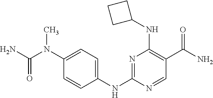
N1=C(NC2=CC=C(N(C(N)=O)C)C=C2)N=CC(C(N)=O)=C1NC1CCC1
